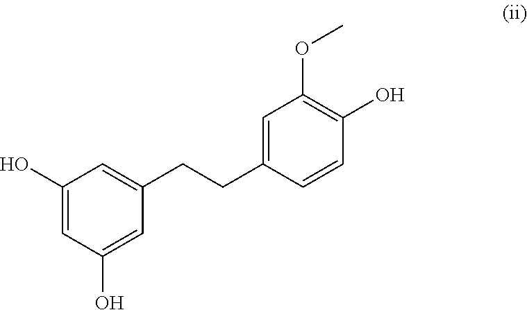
C1=C(O)C=C(O)C=C1CCC1=CC(OC)=C(O)C=C1
